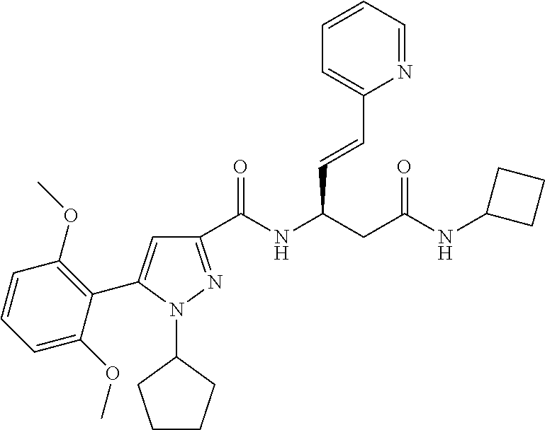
C1(C(NC(CC(NC2CCC2)=O)C=CC2=CC=CC=N2)=O)=NN(C2CCCC2)C(C2=C(OC)C=CC=C2OC)=C1
